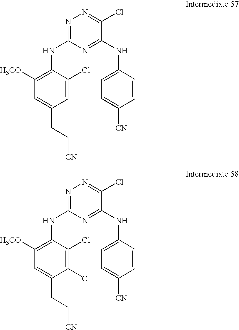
N1=C(NC2=C([H3CO])C=C(CC[CN])C=C2Cl)N=C(NC2=CC=C([CN])C=C2)C(Cl)=N1.N1=C(NC2=C([H3CO])C=C(CC[CN])C(Cl)=C2Cl)N=C(NC2=CC=C([CN])C=C2)C(Cl)=N1
